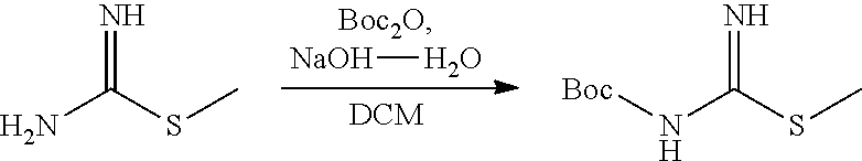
[NaOH]O.NC(SC)=N.N(C(SC)=N)[Boc]
